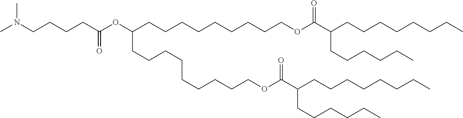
CN(CCCCC(OC(CCCCCCCCCOC(C(CCCCCCCC)CCCCCC)=O)CCCCCCCCCOC(C(CCCCCCCC)CCCCCC)=O)=O)C
